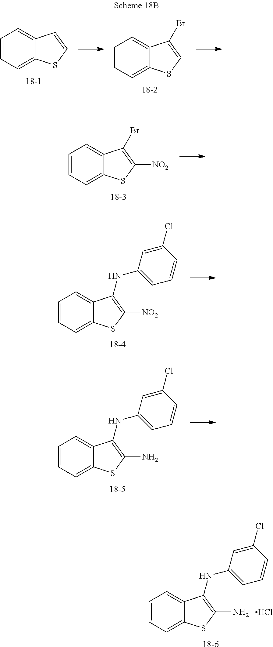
C1=CC=C2C(=C1)C=CS2.[18-1].C1=CC=C2C(=C1)C(Br)=CS2.[18-2].C1=CC=C2C(=C1)C(Br)=C([NO2])S2.[18-3].C1=CC=C2C(=C1)C(NC1=CC=CC(Cl)=C1)=C([NO2])S2.[18-4].C1=CC=C2C(=C1)C(NC1=CC=CC(Cl)=C1)=C(N)S2.Cl.[18-6].C1=CC=C2C(=C1)C(NC1=CC=CC(Cl)=C1)=C(N)S2.[18-5]
